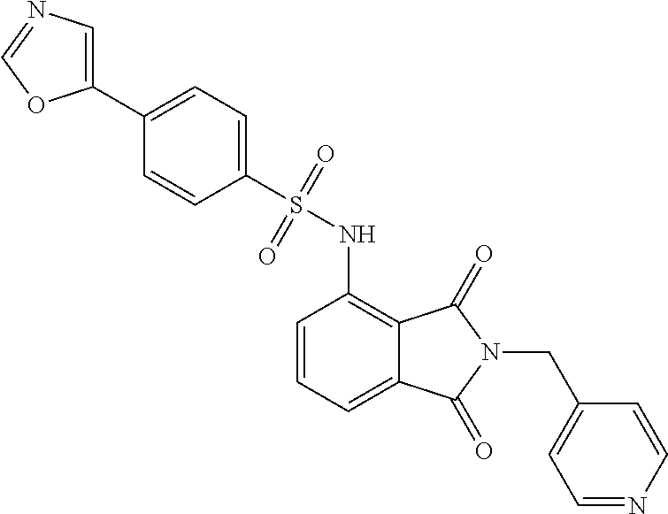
C1=CC=C2C(=C1NS(C1=CC=C(C3=CN=CO3)C=C1)(=O)=O)C(=O)N(CC1=CC=NC=C1)C2=O
